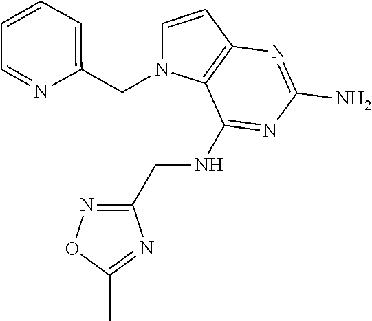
C1=CC2=C(N1CC1=CC=CC=N1)C(NCC1=NOC(C)=N1)=NC(N)=N2
